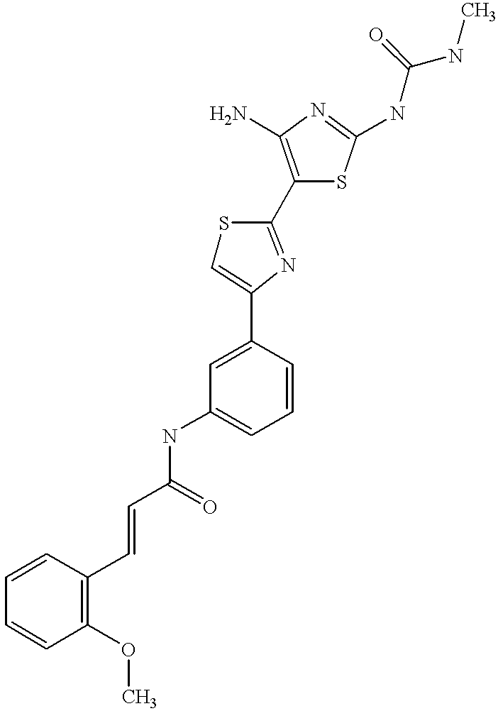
C(C(=O)NC1=CC=CC(C2=CSC(C3=C(N)N=C(NC(NC)=O)S3)=N2)=C1)=CC1=C(OC)C=CC=C1
